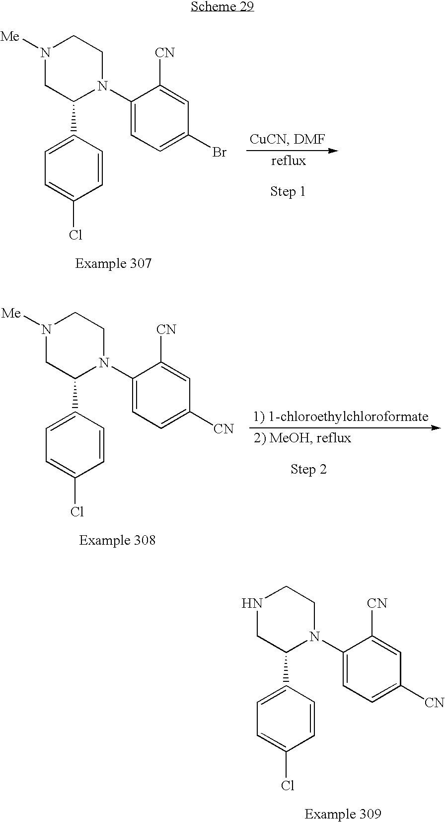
C1(N2CCNCC2C2=CC=C(Cl)C=C2)=CC=C([CN])C=C1[CN].C1(N2CCN([Me])CC2C2=CC=C(Cl)C=C2)=CC=C(Br)C=C1[CN].C1(N2CCN([Me])CC2C2=CC=C(Cl)C=C2)=CC=C([CN])C=C1[CN]
